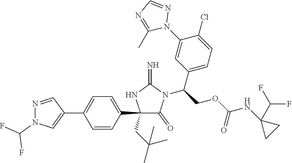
C1(C2=CC=C(C3=CN(C(F)F)N=C3)C=C2)(CC(C)(C)C)C(=O)N(C(COC(NC2(C(F)F)CC2)=O)C2=CC=C(Cl)C(N3N=CN=C3C)=C2)C(=N)N1
